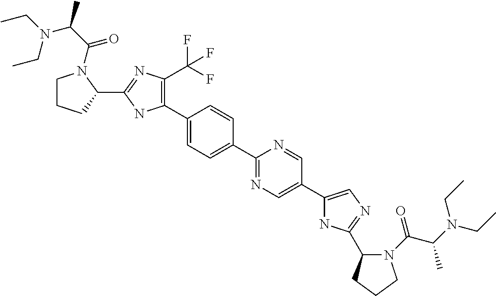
C1(C2=C(C(F)(F)F)N=C(C3CCCN3C(C(C)N(CC)CC)=O)N2)=CC=C(C2=NC=C(C3=CN=C(C4N(C(C(C)N(CC)CC)=O)CCC4)N3)C=N2)C=C1
